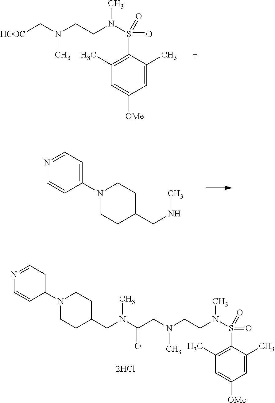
C1(C)=C(S(N(CCN(C[HOOC])C)C)(=O)=O)C(C)=CC([OMe])=C1.N(CC1CCN(C2=CC=NC=C2)CC1)C.C1(C)=C(S(N(CCN(CC(N(CC2CCN(C3=CC=NC=C3)CC2)C)=O)C)C)(=O)=O)C(C)=CC([OMe])=C1.[2HCl]
